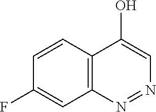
C12=C(C=CC(F)=C1)C(O)=CN=N2
